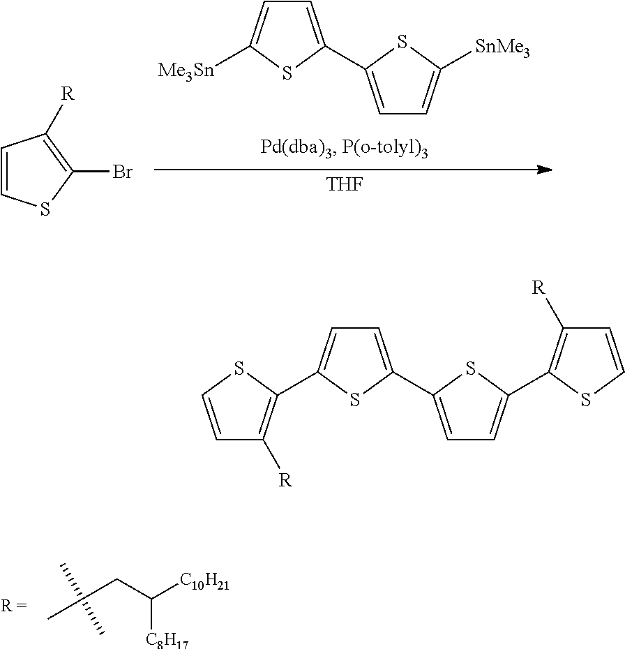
C1=C(C2=CC=C([SnMe3])S2)SC([Me3Sn])=C1.[THF].C1=CSC(Br)=C1[R].CC(C)(CC([C8H17])[C10H21])C.C1=C(C2=CC=C(C3=C([R])C=CS3)S2)SC(C2=C([R])C=CS2)=C1
